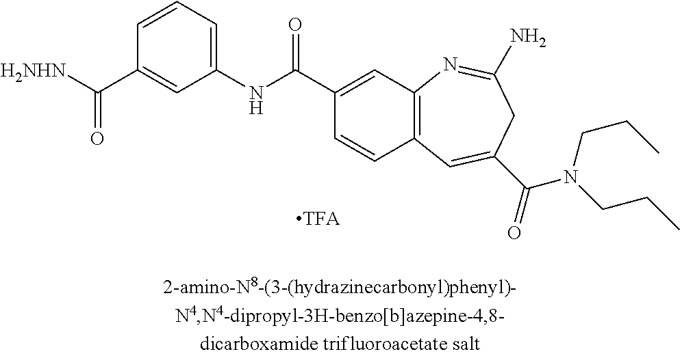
C1(NC(C2=CC3=C(C=C2)C=C(C(=O)N(CCC)CCC)CC(N)=N3)=O)=CC=CC(C([H2NHN])=O)=C1.[TFA]
